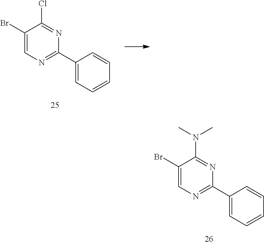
C1(Br)=CN=C(C2=CC=CC=C2)N=C1Cl.C1(Br)=CN=C(C2=CC=CC=C2)N=C1N(C)C
